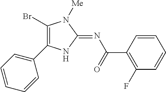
C1(Br)=C(C2=CC=CC=C2)NC(=NC(=O)C2=C(F)C=CC=C2)N1[Me]
